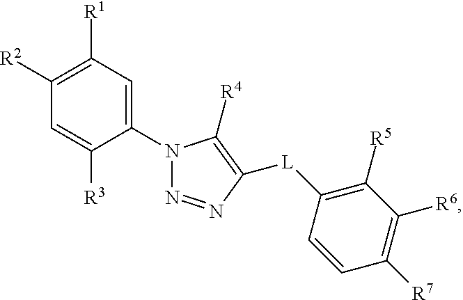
C1([R2])=C([R1])C=C(N2N=NC([L]C3=C([R5])C([R6])=C([R7])C=C3)=C2[R4])C([R3])=C1
